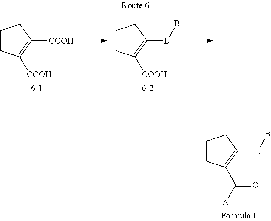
C1CC([COOH])=C([COOH])C1.C1CC([COOH])=C([L]B)C1.C1CC(C([A])=O)=C([L]B)C1
